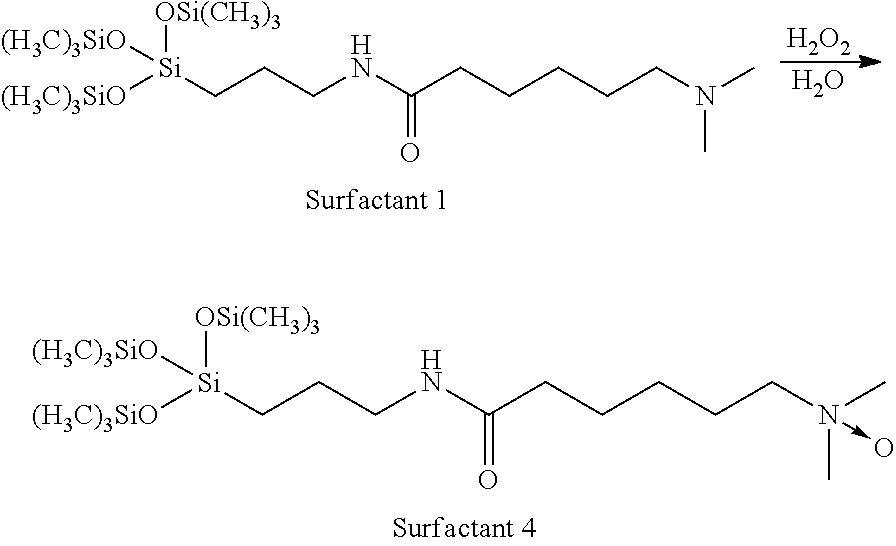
O.[H2O2].C(CCNC(CCCCCN(C)C)=O)[Si]([(H3C)3SiO])([OSi(CH3)3])[(H3C)3SiO].C(CCNC(CCCCCN(C)(C)->O)=O)[Si]([(H3C)3SiO])([OSi(CH3)3])[(H3C)3SiO]
